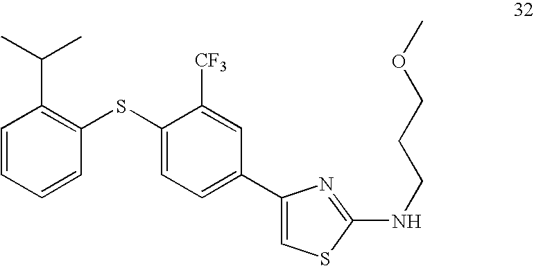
C1=CC=CC(SC2=CC=C(C3=CSC(NCCCOC)=N3)C=C2[CF3])=C1C(C)C
